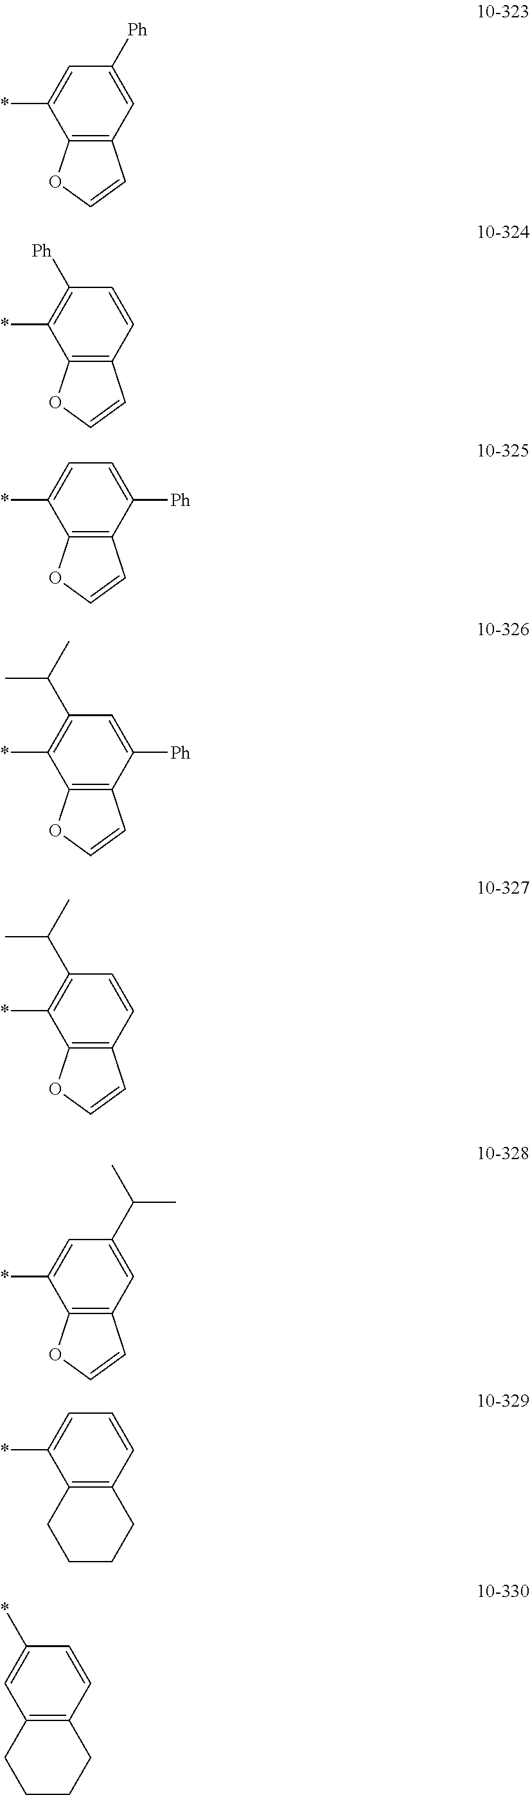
C1=C(*)C2=C(C=C1[Ph])C=CO2.C1([Ph])=C(*)C2=C(C=C1)C=CO2.C1=C(*)C2=C(C([Ph])=C1)C=CO2.C1(C(C)C)=C(*)C2=C(C([Ph])=C1)C=CO2.C1(C(C)C)=C(*)C2=C(C=C1)C=CO2.C1=C(*)C2=C(C=C1C(C)C)C=CO2.C1=C(*)C2=C(C=C1)CCCC2.C1(*)=CC2=C(C=C1)CCCC2
